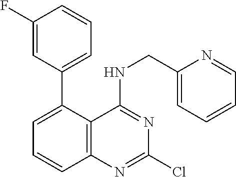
C1(C2=CC=CC3=C2C(NCC2=CC=CC=N2)=NC(Cl)=N3)=CC=CC(F)=C1
